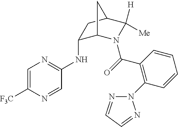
C1(NC2=NC=C([F3C])N=C2)C2N(C(=O)C3=C(N4N=CC=N4)C=CC=C3)C([H])([Me])C(C1)C2
